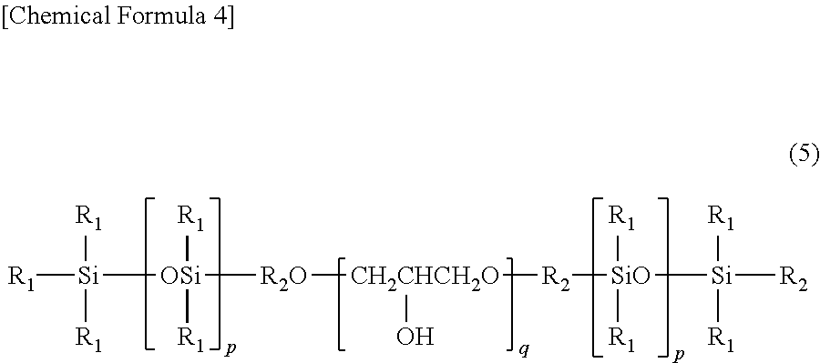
[R1][Si]([R1])([R1])[OSi]([R2O][CH2CHCH2O]([R2][SiO]([R1])([R1])[Si]([R1])([R1])[R2])O)([R1])[R1]
